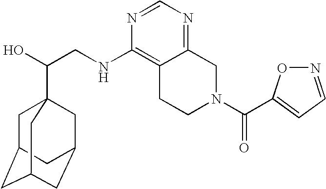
C(CNC1=C2C(=NC=N1)CN(C(=O)C1=CC=NO1)CC2)(O)C12CC3CC(CC(C1)C3)C2
